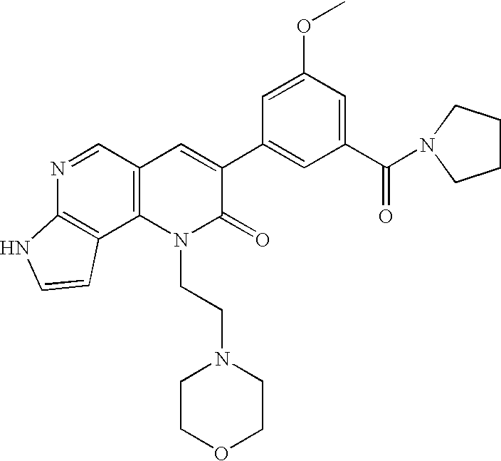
N1=CC2=C(C3=C1NC=C3)N(CCN1CCOCC1)C(=O)C(C1=CC(C(=O)N3CCCC3)=CC(OC)=C1)=C2
